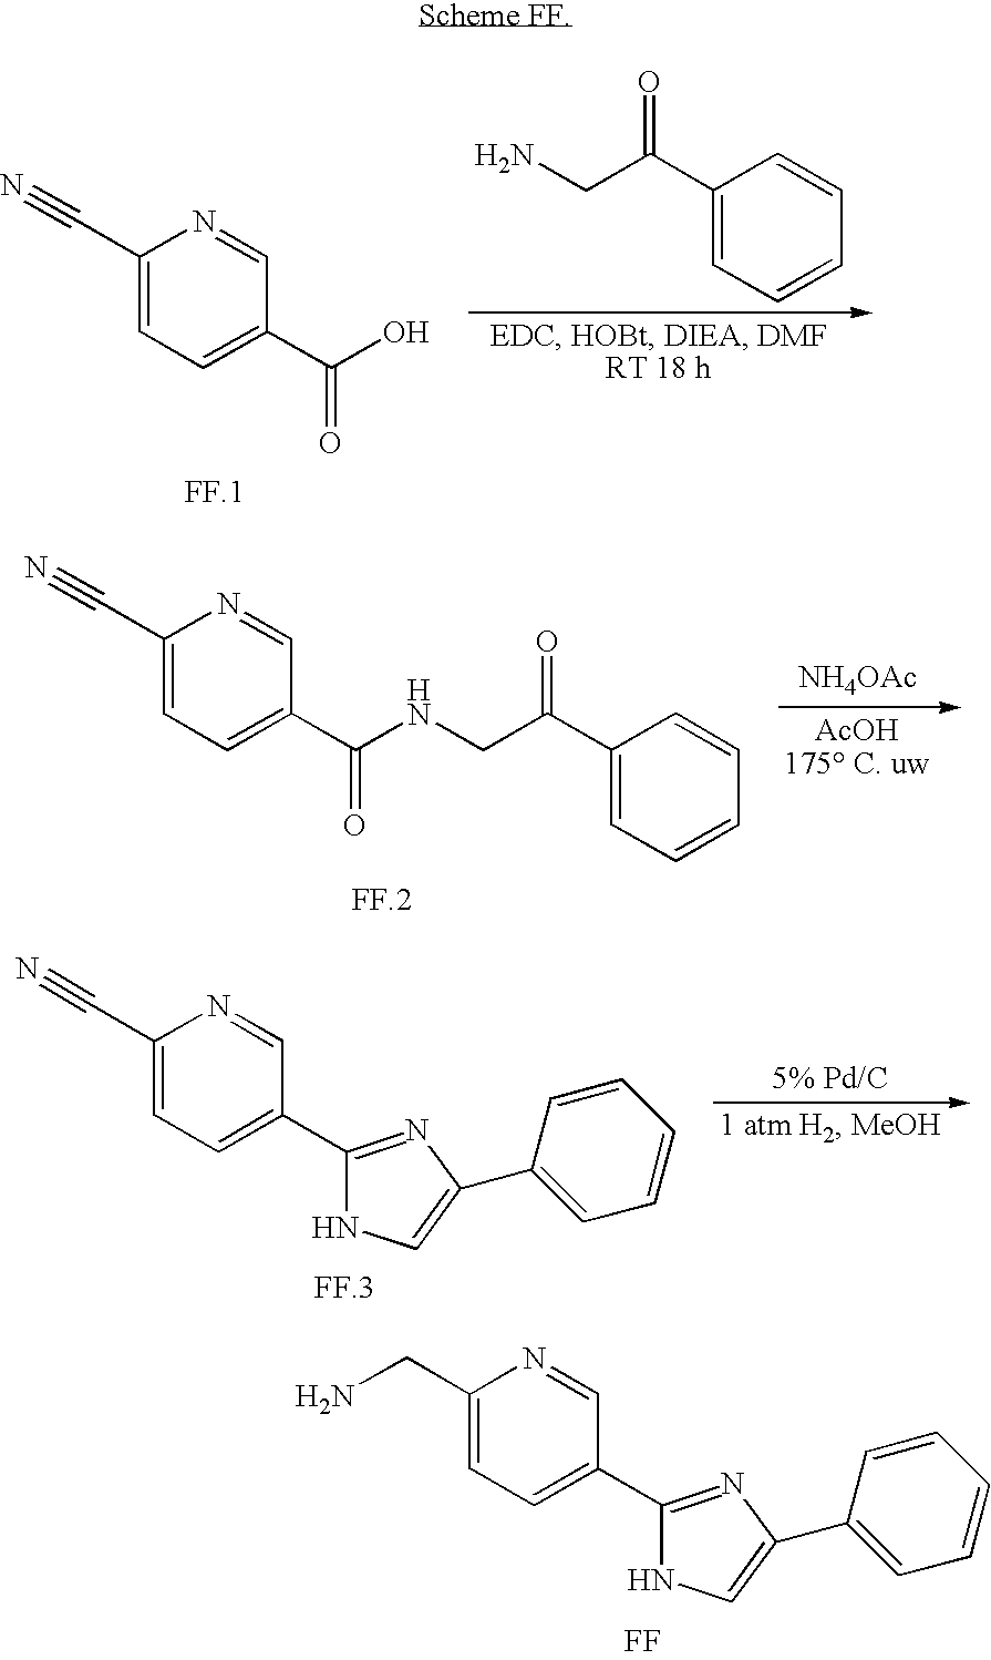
C1(CN)=CC=C(C2=NC(C3=CC=CC=C3)=CN2)C=N1.[FF].C1(C(CN)=O)=CC=CC=C1.C1(C#N)=CC=C(C(O)=O)C=N1.[NH4OAc].C1(C#N)=CC=C(C(NCC(C2=CC=CC=C2)=O)=O)C=N1.C1(C#N)=CC=C(C2=NC(C3=CC=CC=C3)=CN2)C=N1
